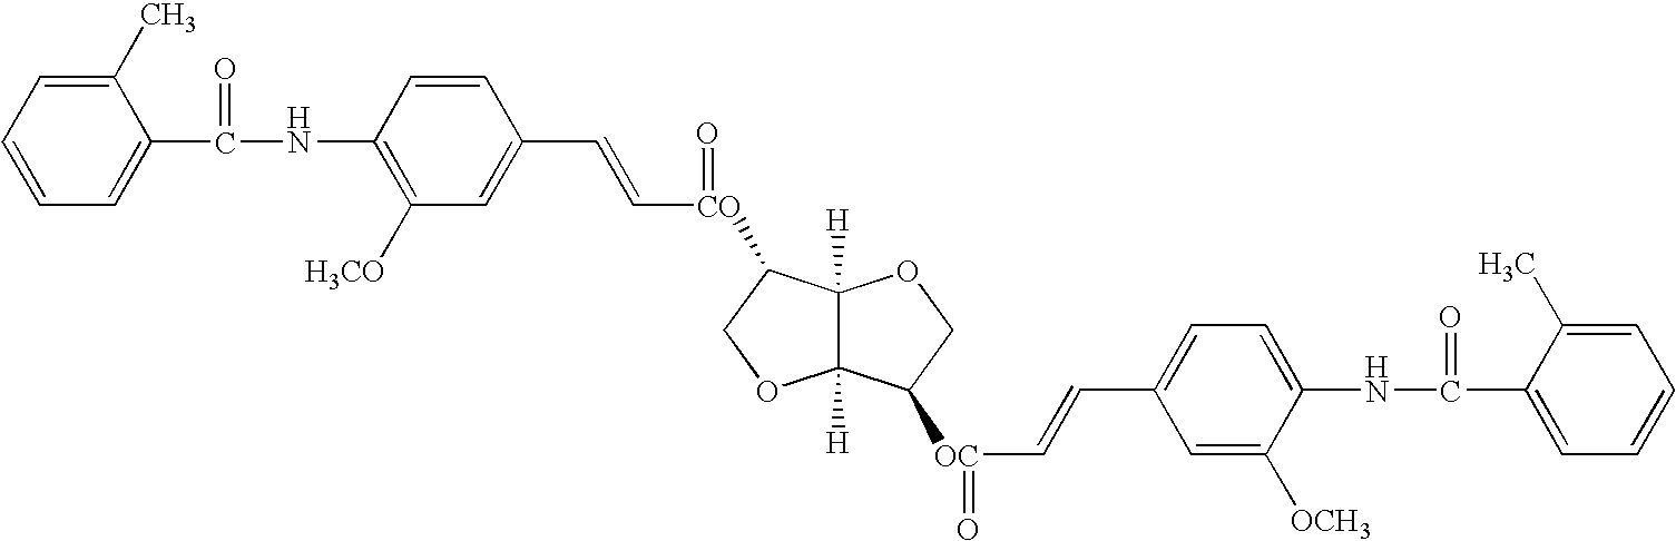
C1=CC=C(C)C(C(NC2=C([H3CO])C=C(C=C[CO](=O)C3C4([H])C([H])(OC3)C([OC](=O)C=CC3=CC=C(NC(C5=CC=CC=C5C)=O)C([OCH3])=C3)CO4)C=C2)=O)=C1
